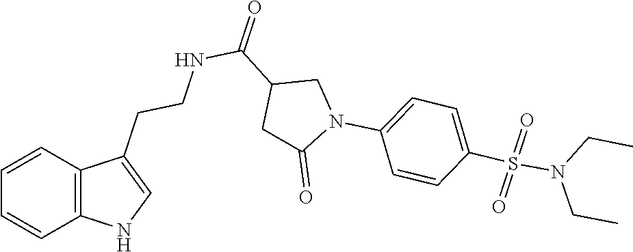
C12=C(C=CC=C1)C(CCNC(C1CC(=O)N(C3=CC=C(S(=O)(=O)N(CC)CC)C=C3)C1)=O)=CN2
